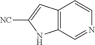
C12=C(C=NC=C1)NC([NC])=C2
